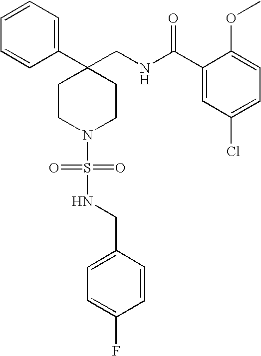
C1=CC=C(C2(CNC(C3=CC(Cl)=CC=C3OC)=O)CCN(S(=O)(=O)NCC3=CC=C(F)C=C3)CC2)C=C1
